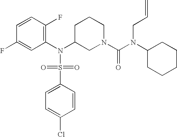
C1=CC(F)=C(N(C2CN(C(=O)N(CC=C)C3CCCCC3)CCC2)S(=O)(=O)C2=CC=C(Cl)C=C2)C=C1F
